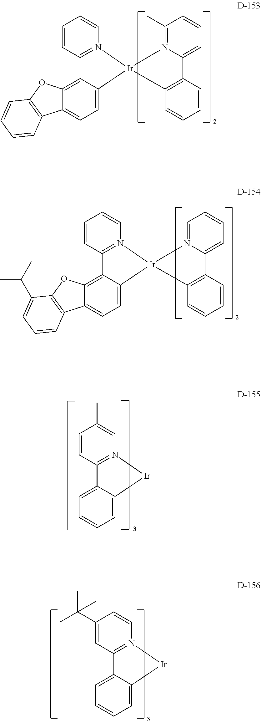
C1=CN2=C(C=C1)C1=C3C(=CC=C1[Ir]21N2=CC=CC=C2C2=C1C=CC=C2)C1=C(O3)C(C(C)C)=CC=C1.C1=CN2=C(C=C1)C1=C3C(=CC=C1[Ir]21N2=C(C)C=CC=C2C2=C1C=CC=C2)C1=C(O3)C=CC=C1.C1(C)=CN2=C(C=C1)C1=CC=CC=C1[Ir]2.C1=CN2=C(C=C1C(C)(C)C)C1=CC=CC=C1[Ir]2
